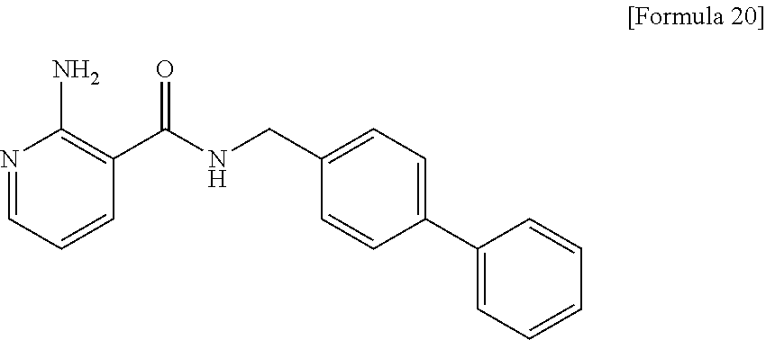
N1=CC=CC(C(NCC2=CC=C(C3=CC=CC=C3)C=C2)=O)=C1N
